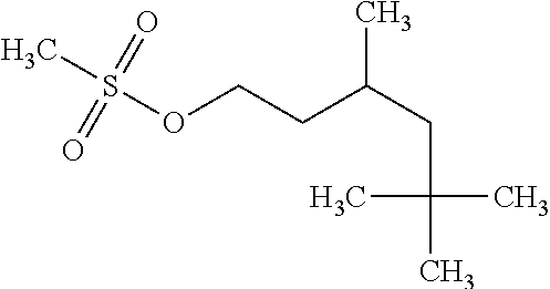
O(CCC(CC(C)(C)C)C)S(=O)(=O)C
